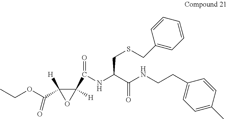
C1(C(NC(C(=O)NCCC2=CC=C(C)C=C2)CSCC2=CC=CC=C2)=O)([H])C(C(OCC)=O)([H])O1
